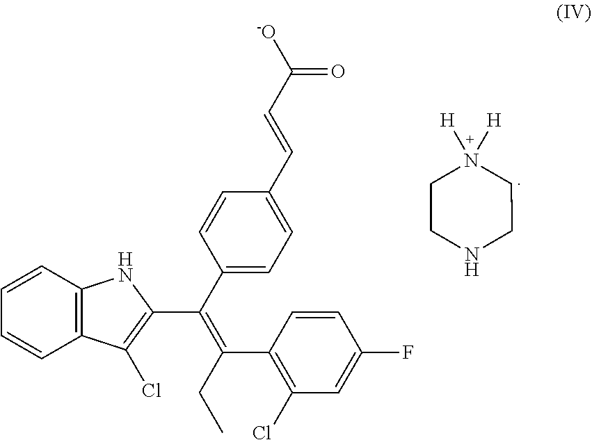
C1(C(=C(C2=CC=C(C=CC([-O])=O)C=C2)C2=C(Cl)C3=C(C=CC=C3)N2)CC)=C(Cl)C=C(F)C=C1.[H]N1([H])CCNCC1
